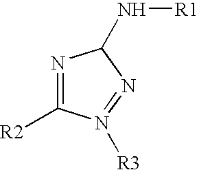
N1=C([R2])N([R3])=NC1N[R1]
